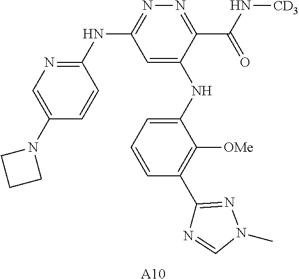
[A10].C1=C(NC2=CC=CC(C3=NN(C)C=N3)=C2[OMe])C(C(N[CD3])=O)=NN=C1NC1=NC=C(N2CCC2)C=C1
